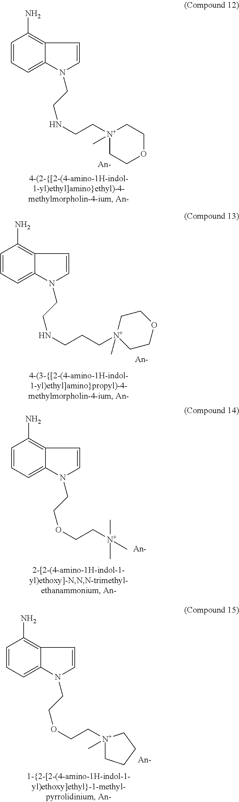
C12=C(N)C=CC=C1N(CCNCC[N+]1(C)CCOCC1)C=C2.C12=C(N)C=CC=C1N(CCNCCC[N+]1(C)CCOCC1)C=C2.C12=C(N)C=CC=C1N(CCOCC[N+](C)(C)C)C=C2.C12=C(N)C=CC=C1N(CCOCC[N+]1(C)CCCC1)C=C2
